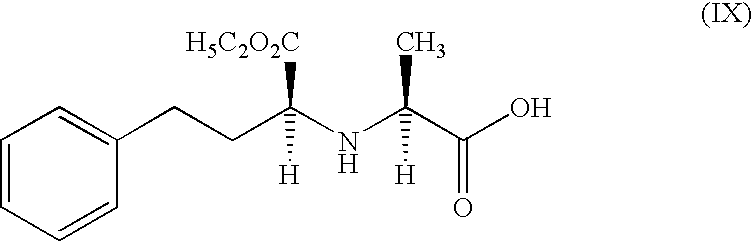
C1=CC=CC(CCC(NC(C(O)=O)(C)[H])([H5C2O2C])[H])=C1
